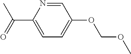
C1=NC(C(C)=O)=CC=C1OCOC
